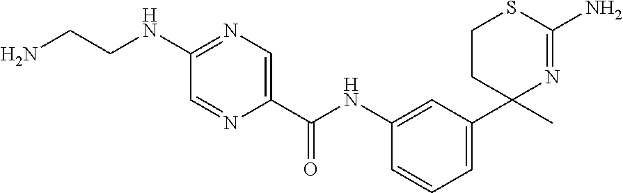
C1(C(NC2=CC(C3(C)N=C(N)SCC3)=CC=C2)=O)=CN=C(NCCN)C=N1
